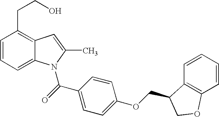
C1=CC=C2C(=C1CCO)C=C(C)N2C(C1=CC=C(OCC2C3=C(C=CC=C3)OC2)C=C1)=O
